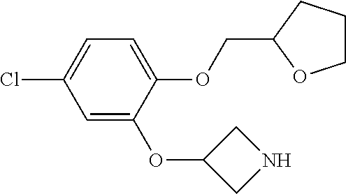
C1=C(OC2CNC2)C(OCC2OCCC2)=CC=C1Cl
